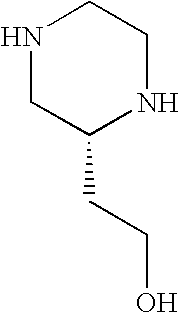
N1CC(CCO)NCC1
